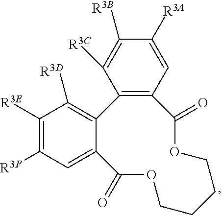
C12=C(C3=C([R3D])C([R3E])=C([R3F])C=C3C(=O)OCCCCOC1=O)C([R3C])=C([R3B])C([R3A])=C2
